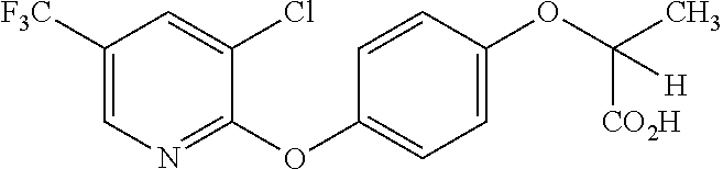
C1([F3C])=CN=C(OC2=CC=C(OC([CO2H])(C)[H])C=C2)C(Cl)=C1
